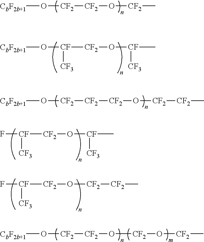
[CbF2b+1]O[CF2][CF2]O[CF2]C.[CbF2b+1]O[CF]([CF2]O[CF](C)[CF3])[CF3].[CbF2b+1]O[CF2][CF2][CF2]O[CF2][CF2]C.F[CF]([CF2]O[CF](C)[CF3])[CF3].F[CF]([CF2]O[CF2][CF2]C)[CF3].[CbF2b+1]O[CF2][CF2]O[CF2]O[CF2]C
